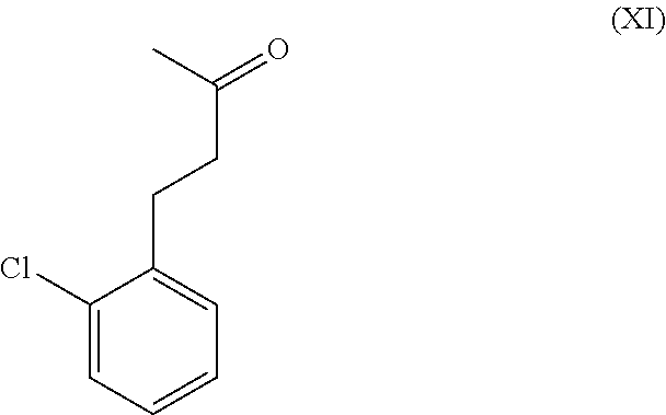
C1(Cl)=CC=CC=C1CCC(=O)C
